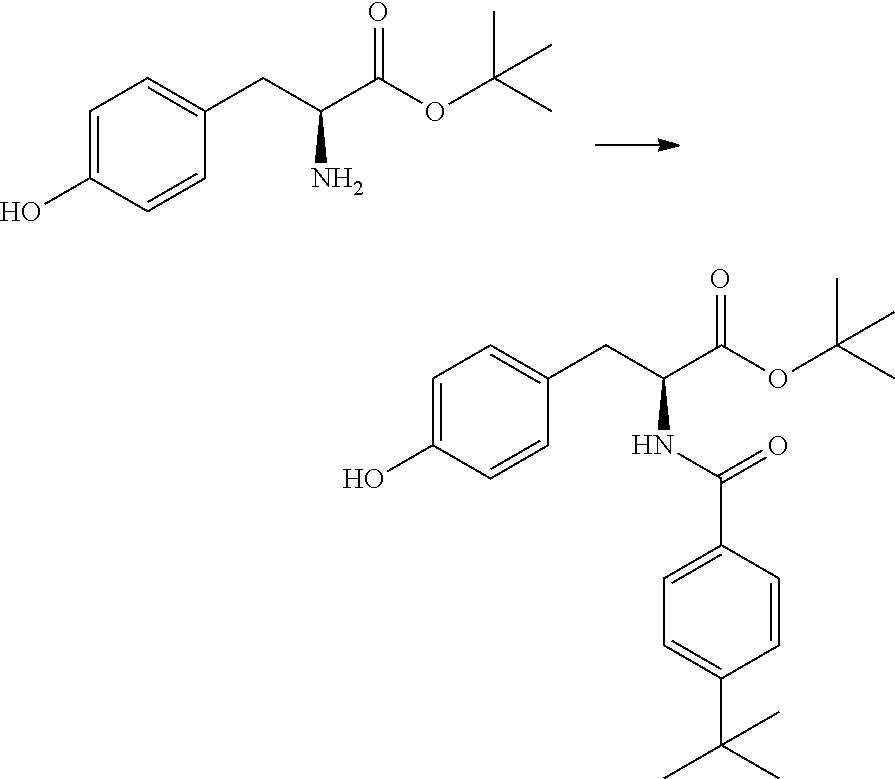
C1=C(O)C=CC(CC(C(OC(C)(C)C)=O)N)=C1.C1=C(O)C=CC(CC(C(OC(C)(C)C)=O)NC(=O)C2=CC=C(C(C)(C)C)C=C2)=C1
